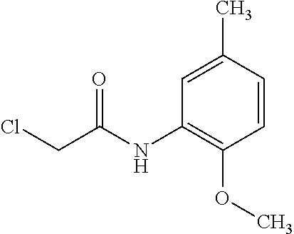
C1=CC(C)=CC(NC(CCl)=O)=C1OC
